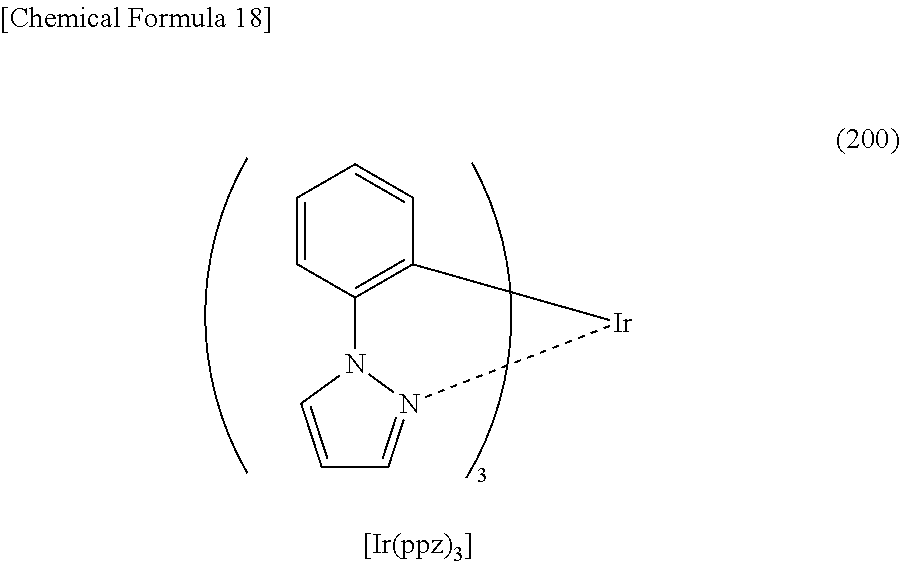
C1=CC2=C(C=C1)[Ir]N1=CC=CN21
